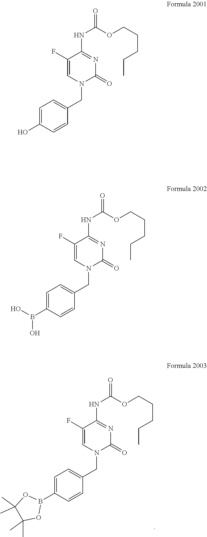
C1=C(CN2C=C(F)C(NC(OCCCCC)=O)=NC2=O)C=CC(B2OC(C)(C)C(C)(C)O2)=C1.C1=CC(CN2C(=O)N=C(NC(OCCCCC)=O)C(F)=C2)=CC=C1O.C1=C(CN2C=C(F)C(NC(OCCCCC)=O)=NC2=O)C=CC(B(O)O)=C1
